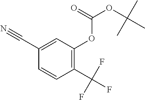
C1(C#N)=CC(OC(=O)OC(C)(C)C)=C(C(F)(F)F)C=C1
